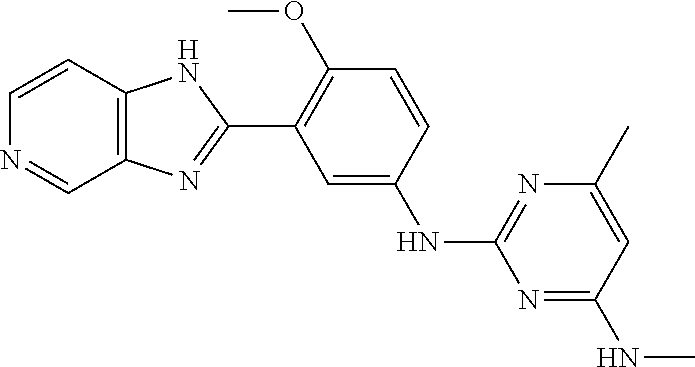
C1=CC(OC)=C(C2=NC3=C(N2)C=CN=C3)C=C1NC1=NC(C)=CC(NC)=N1
